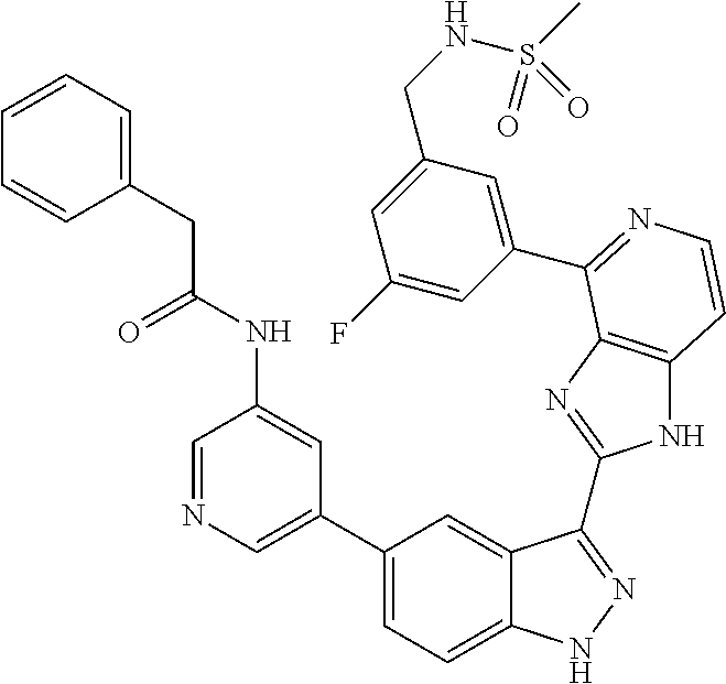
C1(C2=CN=CC(NC(=O)CC3=CC=CC=C3)=C2)=CC=C2C(=C1)C(C1=NC3=C(N1)C=CN=C3C1=CC(CNS(C)(=O)=O)=CC(F)=C1)=NN2
